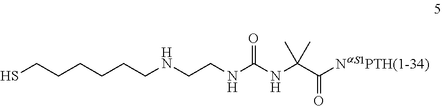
SCCCCCCNCCNC(NC(C([NaS1PTH(1-34)])=O)(C)C)=O
